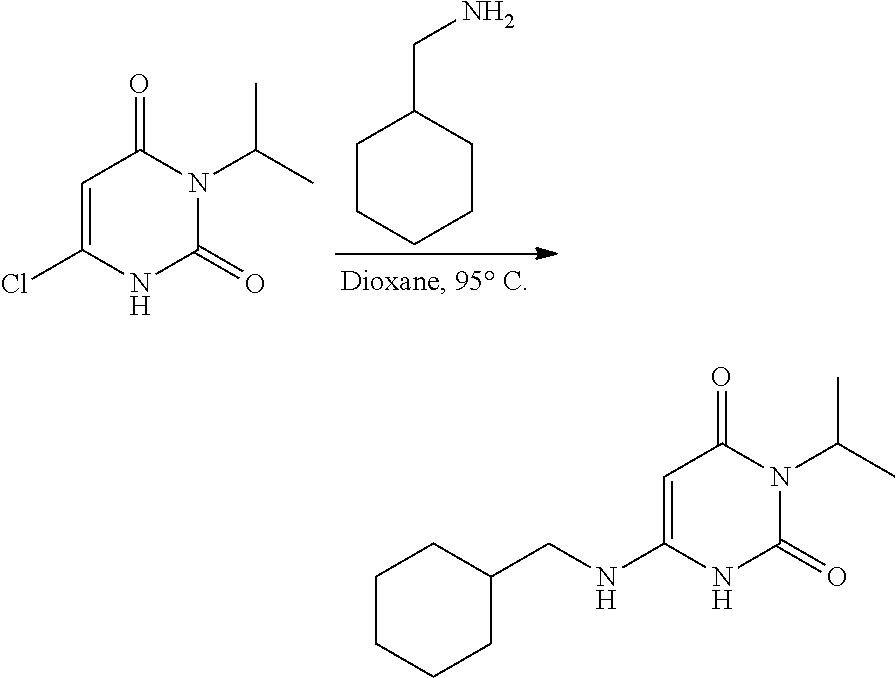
C1CCCCC1CN.C1=C(Cl)NC(=O)N(C(C)C)C1=O.C1CCCC(CNC2=CC(=O)N(C(C)C)C(=O)N2)C1
